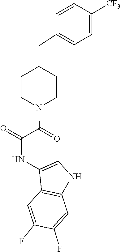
C(=O)(C(N1CCC(CC2=CC=C([CF3])C=C2)CC1)=O)NC1=CNC2=C1C=C(F)C(F)=C2
